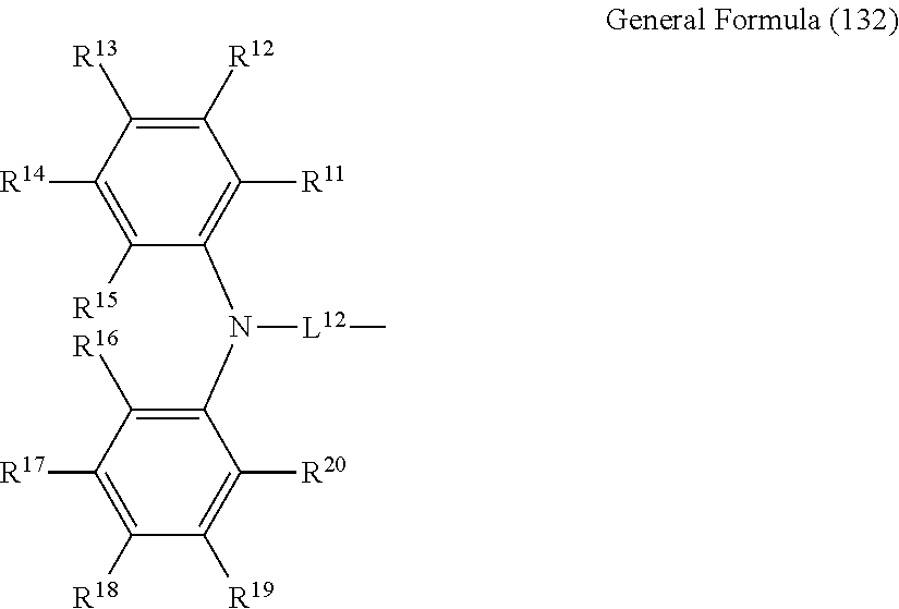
C1([R15])=C([R14])C([R13])=C([R12])C([R11])=C1N(C1=C([R16])C([R17])=C([R18])C([R19])=C1[R20])[L12]C
